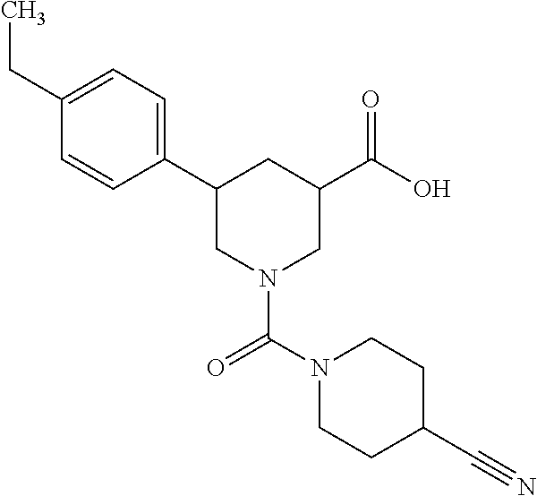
C1(C2CN(C(=O)N3CCC(C#N)CC3)CC(C(O)=O)C2)=CC=C(CC)C=C1
